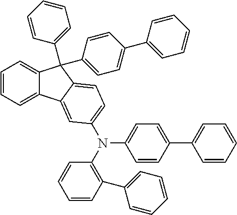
C1=CC=C2C(=C1)C(C1=CC=C(C3=CC=CC=C3)C=C1)(C1=CC=CC=C1)C1=CC=C(N(C3=C(C4=CC=CC=C4)C=CC=C3)C3=CC=C(C4=CC=CC=C4)C=C3)C=C21
